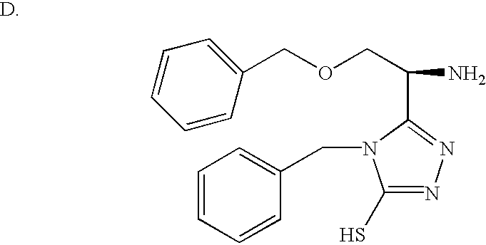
C1=CC=CC(CN2C(S)=NN=C2C(N)COCC2=CC=CC=C2)=C1
